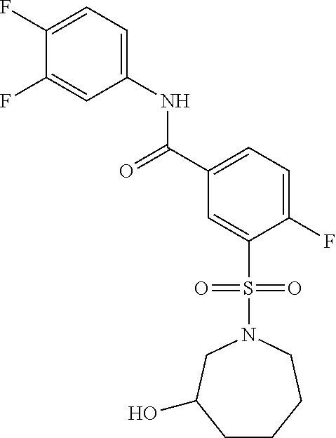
C1(F)=CC=C(NC(=O)C2=CC=C(F)C(S(=O)(=O)N3CC(O)CCCC3)=C2)C=C1F
